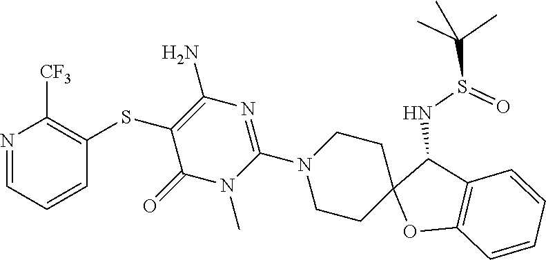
N1=CC=CC(SC2=C(N)N=C(N3CCC4(CC3)OC3=C(C4NS(C(C)(C)C)=O)C=CC=C3)N(C)C2=O)=C1[CF3]
